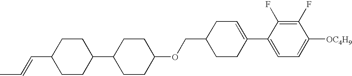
C1(F)=C(F)C(C2=CCC(COC3CCC(C4CCC(C=CC)CC4)CC3)CC2)=CC=C1[OC4H9]
